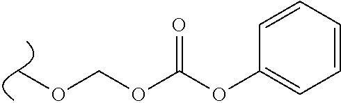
C(OC(OC1=CC=CC=C1)=O)OC
